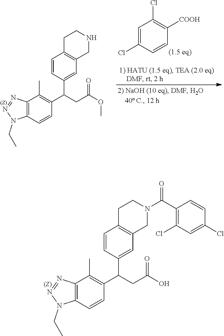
C12=C(C=CC(C(CC(O)=O)C3=CC4=C(C=C3)CCN(C(C3=C(Cl)C=C(Cl)C=C3)=O)C4)=C1C)N(CC)N=N2.C12=C(C=CC(C(CC(OC)=O)C3=CC4=C(C=C3)CCNC4)=C1C)N(CC)N=N2.C1=C(Cl)C=CC([COOH])=C1Cl
